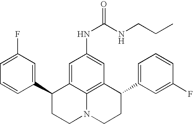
C1=C(F)C=C(C2CCN3C4=C(C(C5=CC=CC(F)=C5)CC3)C=C(NC(=O)NCCC)C=C24)C=C1
